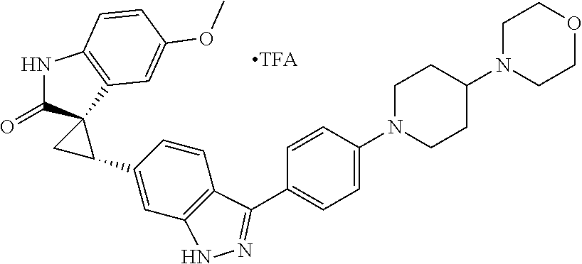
C1=CC2=C(C=C1C1CC13C(=O)NC1=C3C=C(OC)C=C1)NN=C2C1=CC=C(N2CCC(N3CCOCC3)CC2)C=C1
